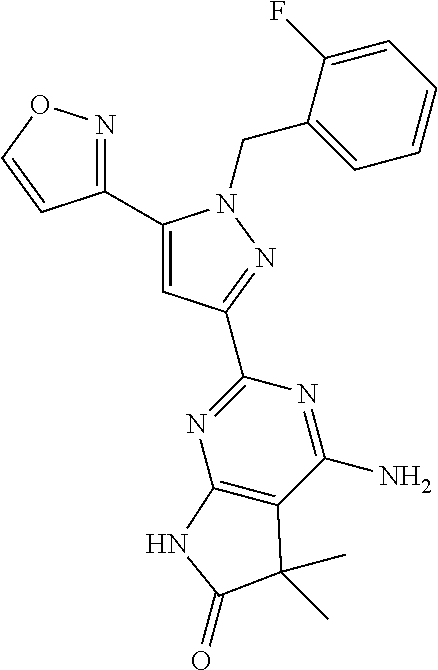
C1(C2=CC(C3=NC4=C(C(N)=N3)C(C)(C)C(=O)N4)=NN2CC2=CC=CC=C2F)=NOC=C1
